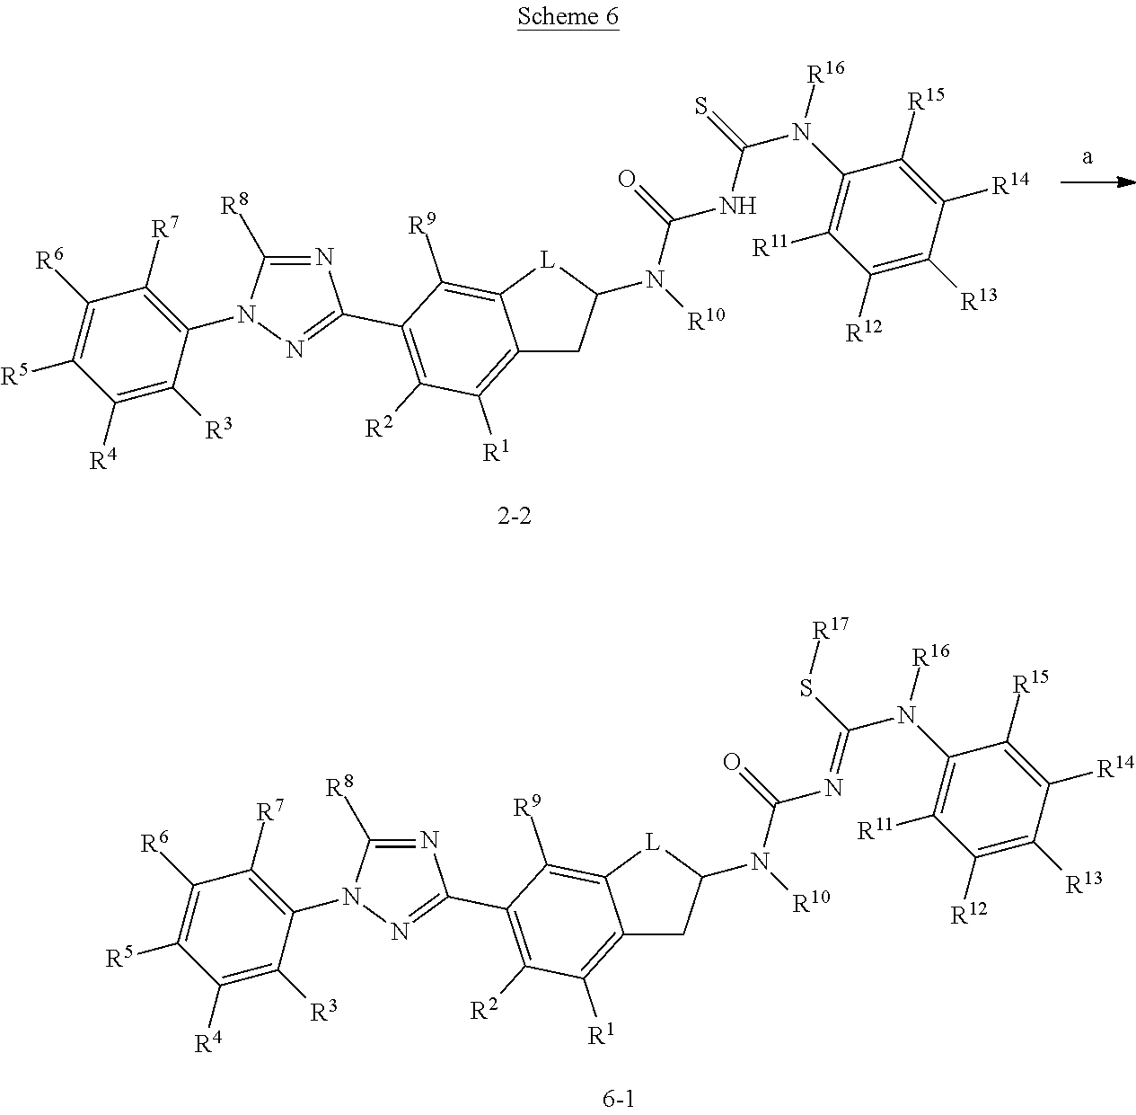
N1=C([R8])N(C2=C([R7])C([R6])=C([R5])C([R4])=C2[R3])N=C1C1=C([R2])C([R1])=C2CC(N(C(NC(N(C3=C([R11])C([R12])=C([R13])C([R14])=C3[R15])[R16])=S)=O)[R10])[L]C2=C1[R9].N1=C([R8])N(C2=C([R7])C([R6])=C([R5])C([R4])=C2[R3])N=C1C1=C([R2])C([R1])=C2CC(N(C(N=C(N(C3=C([R11])C([R12])=C([R13])C([R14])=C3[R15])[R16])S[R17])=O)[R10])[L]C2=C1[R9]
